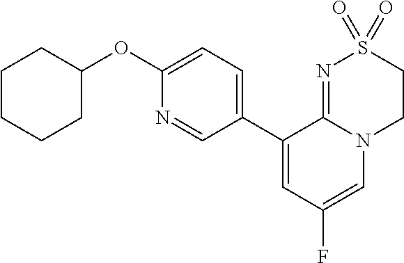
C1(OC2CCCCC2)=CC=C(C2=CC(F)=CN3C2=NS(=O)(=O)CC3)C=N1
